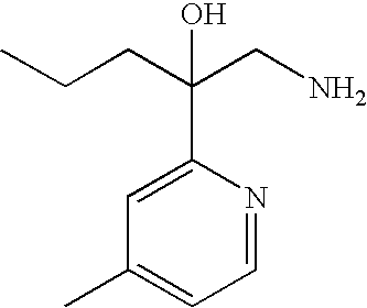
C1(C)=CC=NC(C(CCC)(CN)O)=C1
